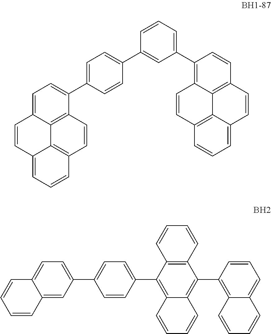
C1=CC(C2=CC=C(C3=CC=C4C=CC5=CC=CC6=C5C4=C3C=C6)C=C2)=CC(C2=C3C4=C(C=C2)C=CC2=CC=CC(=C24)C=C3)=C1.C12=C(C(C3=CC=C(C4=CC=C5C(=C4)C=CC=C5)C=C3)=C3C(=C1C1=C4C(=CC=C1)C=CC=C4)C=CC=C3)C=CC=C2
